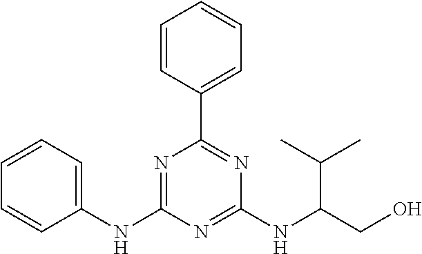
C1(NC2=NC(C3=CC=CC=C3)=NC(NC(CO)C(C)C)=N2)=CC=CC=C1
